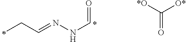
C(C=NNC=O)C.*.C(=O)([O*])[*O]
